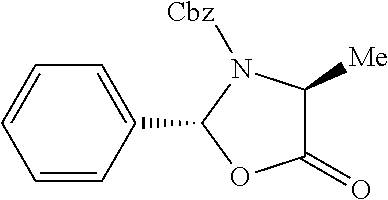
C1(=O)C([Me])N([Cbz])C(C2=CC=CC=C2)O1
